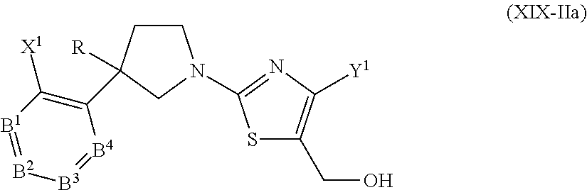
C1CC(C2=C([X1])[B1]=[B2][B3]=[B4]2)([R])CN1C1=NC([Y1])=C(CO)S1
